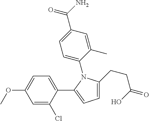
C1(C2=CC=C(CCC(O)=O)N2C2=CC=C(C(N)=O)C=C2C)=CC=C(OC)C=C1Cl
